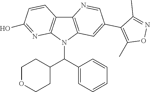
C12=C(N(C(C3CCOCC3)C3=CC=CC=C3)C3=C1C=CC(O)=N3)C=C(C1=C(C)ON=C1C)C=N2
